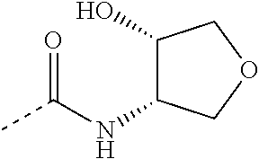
CC(NC1C(O)COC1)=O
